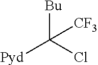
[Bu]C(Cl)([Pyd])[CF3]
